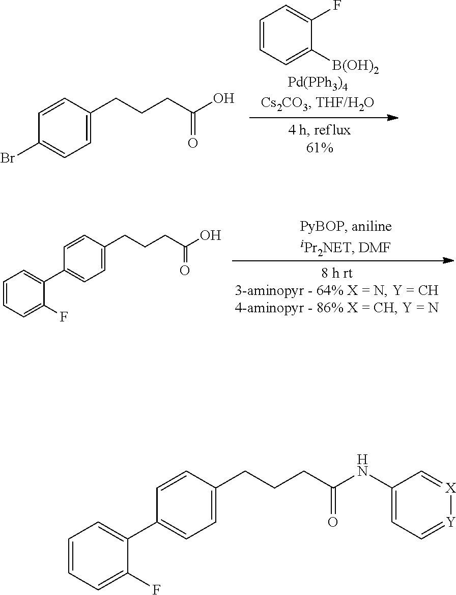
C1=CC=C([B(OH)2])C(F)=C1.C1=CC(CCCC(=O)O)=CC=C1Br.C1=CC(CCCC(=O)O)=CC=C1C1=CC=CC=C1F.C1=CC(CCCC(=O)NC2=CC=[Y][X]=C2)=CC=C1C1=CC=CC=C1F
